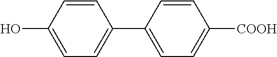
C1=CC(O)=CC=C1C1=CC=C([COOH])C=C1
